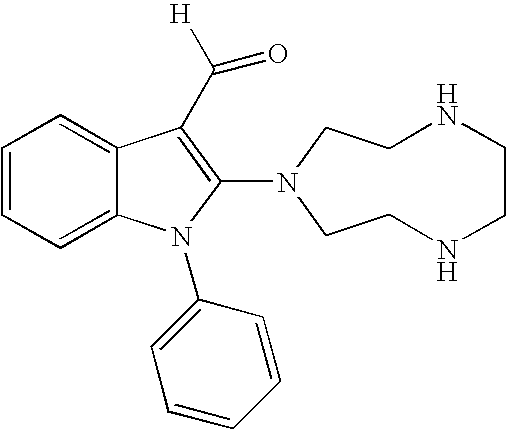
C1=CC=C2C(=C1)C(C([H])=O)=C(N1CCNCCNCC1)N2C1=CC=CC=C1
